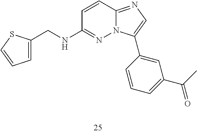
C(NC1=NN2C(=NC=C2C2=CC(C(=O)C)=CC=C2)C=C1)C1=CC=CS1
